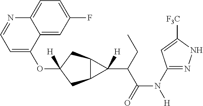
O(C1([H])CC2C(C1)C2(C(C(N([H])C1=NNC([F3C])=C1)=O)CC)[H])C1=CC=NC2=CC=C(F)C=C12
